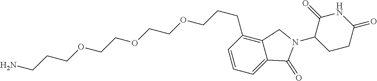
NCCCOCCOCCOCCCC1=C2C(=CC=C1)C(=O)N(C1CCC(=O)NC1=O)C2
